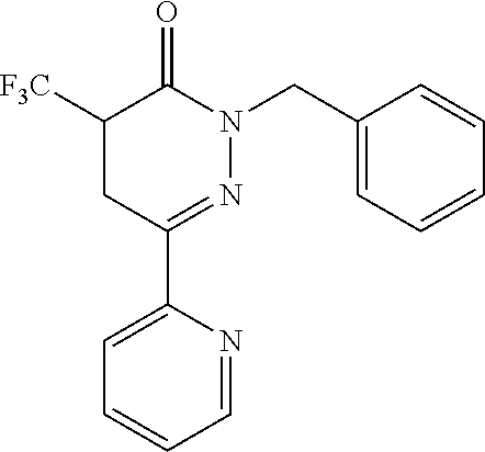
C1([F3C])CC(C2=CC=CC=N2)=NN(CC2=CC=CC=C2)C1=O
